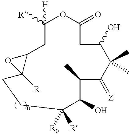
C1([R])([H])CC2C([R])(CCC([R])([R0])C(O)C(C)C(=[Z])C(C)(C)C(O)CC(=O)O1)O2
